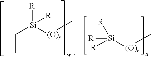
C([Si]([(O)r]C)([R])[R])=C.[R][Si]([(O)r]C)([R])[R]
